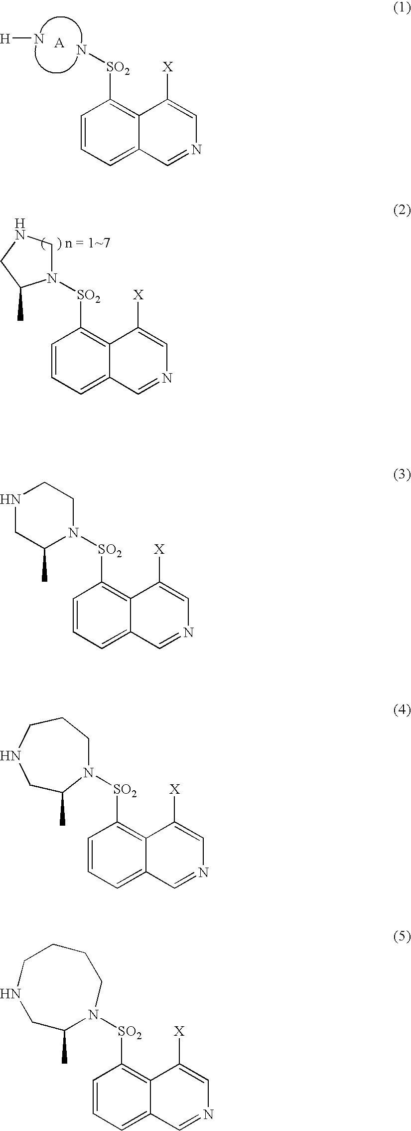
C1=CC=C2C(=C1[SO2]N)C([X])=CN=C2.[H]N.C1=CC=C2C(=C1[SO2]N1CCNCC1C)C([X])=CN=C2.C1=CC=C2C(=C1[SO2]N1CNCC1C)C([X])=CN=C2.C1=CC=C2C(=C1[SO2]N1CCCNCC1C)C([X])=CN=C2.C1=CC=C2C(=C1[SO2]N1CCCCNCC1C)C([X])=CN=C2
